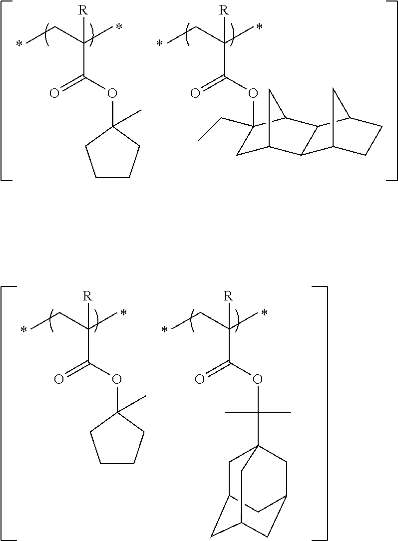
CCC(C)([R])C(OC(C)(C)C12CC3CC(CC(C3)C1)C2)=O.CCC(C)([R])C(OC1(C)CCCC1)=O.CCC(C)([R])C(OC1(CC)CC2CC1C1C2C2CCC1C2)=O.CCC(C)([R])C(OC1(C)CCCC1)=O
